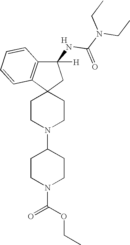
C1(N2CCC3(CC2)CC(NC(=O)N(CC)CC)([H])C2=C3C=CC=C2)CCN(C(OCC)=O)CC1.[H]
